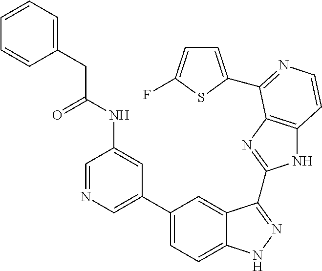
C1(C2=CN=CC(NC(=O)CC3=CC=CC=C3)=C2)=CC=C2C(=C1)C(C1=NC3=C(N1)C=CN=C3C1=CC=C(F)S1)=NN2
